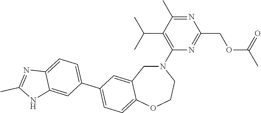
N1=C(C)C(C(C)C)=C(N2CC3=CC(C4=CC=C5C(=C4)NC(C)=N5)=CC=C3OCC2)N=C1COC(C)=O
